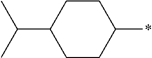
C1CC(*)CCC1C(C)C
